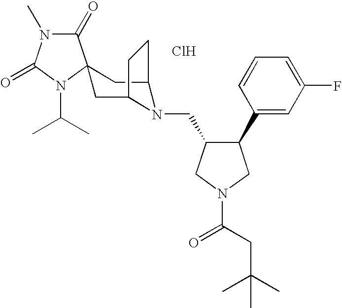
Cl.C1(=O)N(C)C(=O)N(C(C)C)C12CC1N(CC3C(C4=CC(F)=CC=C4)CN(C(CC(C)(C)C)=O)C3)C(C2)CC1
